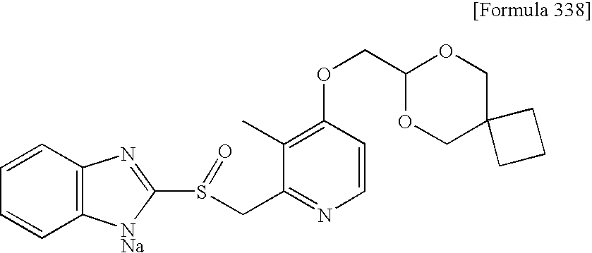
C1(C)=C(OCC2OCC3(CO2)CCC3)C=CN=C1CS(C1=NC2=C(C=CC=C2)[NNa]1)=O
